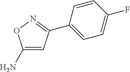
C1(N)=CC(C2=CC=C(F)C=C2)=NO1
